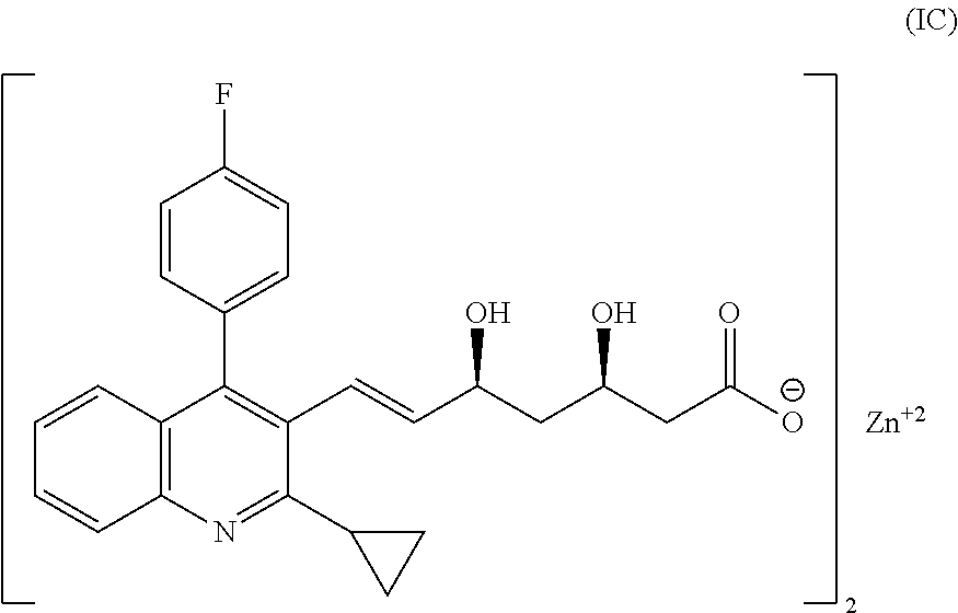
C1=CC2=C(C=C1)N=C(C1CC1)C(C=CC(CC(CC([O-])=O)O)O)=C2C1=CC=C(F)C=C1.[Zn]
